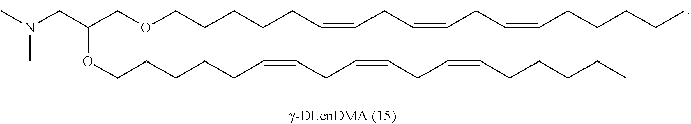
C(COCCCCCC=CCC=CCC=CCCCCC)(OCCCCCC=CCC=CCC=CCCCCC)CN(C)C
